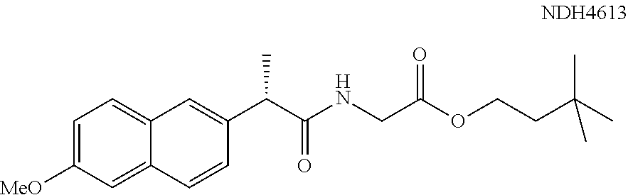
C1=C([MeO])C=C2C(=C1)C=C(C(C(NCC(OCCC(C)(C)C)=O)=O)C)C=C2
